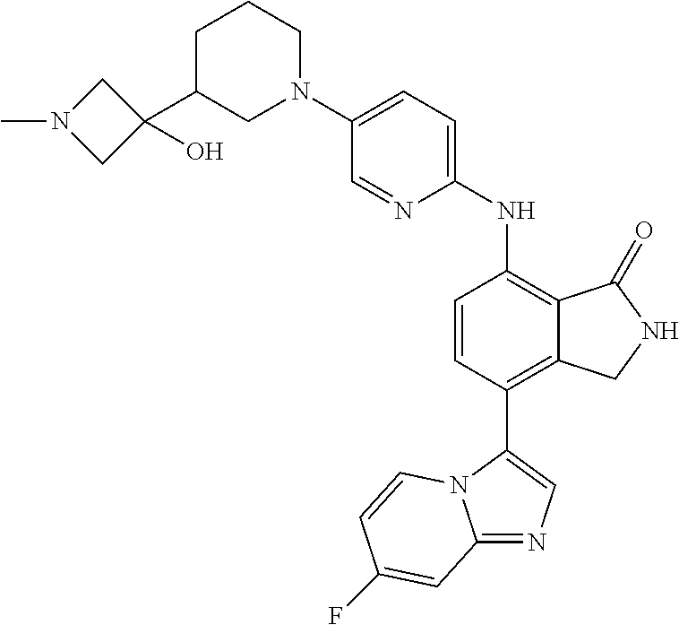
C1(N2CCCC(C3(O)CN(C)C3)C2)=CC=C(NC2=C3C(=C(C4=CN=C5N4C=CC(F)=C5)C=C2)CNC3=O)N=C1
